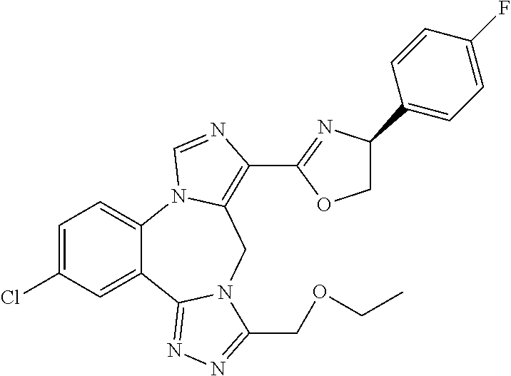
C1=C(Cl)C=C2C(=C1)N1C(=C(C3=NC(C4=CC=C(F)C=C4)CO3)N=C1)CN1C2=NN=C1COCC
